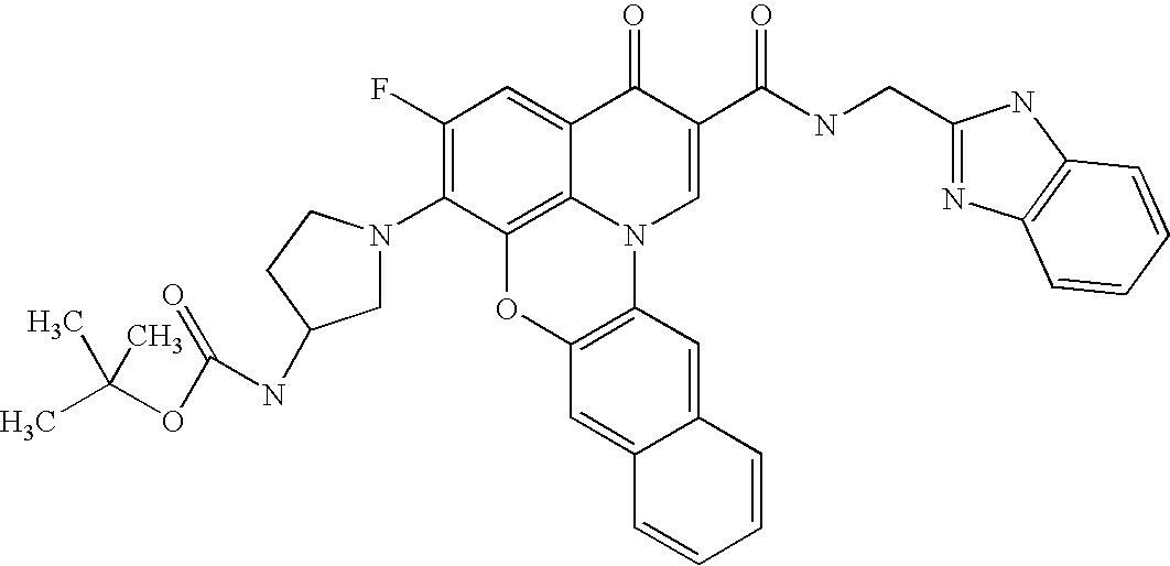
C1(F)=C(N2CC(NC(OC(C)(C)C)=O)CC2)C2=C3C(=C1)C(=O)C(C(NCC1=NC4=C(N1)C=CC=C4)=O)=CN3C1=C(O2)C=C2C(=C1)C=CC=C2
